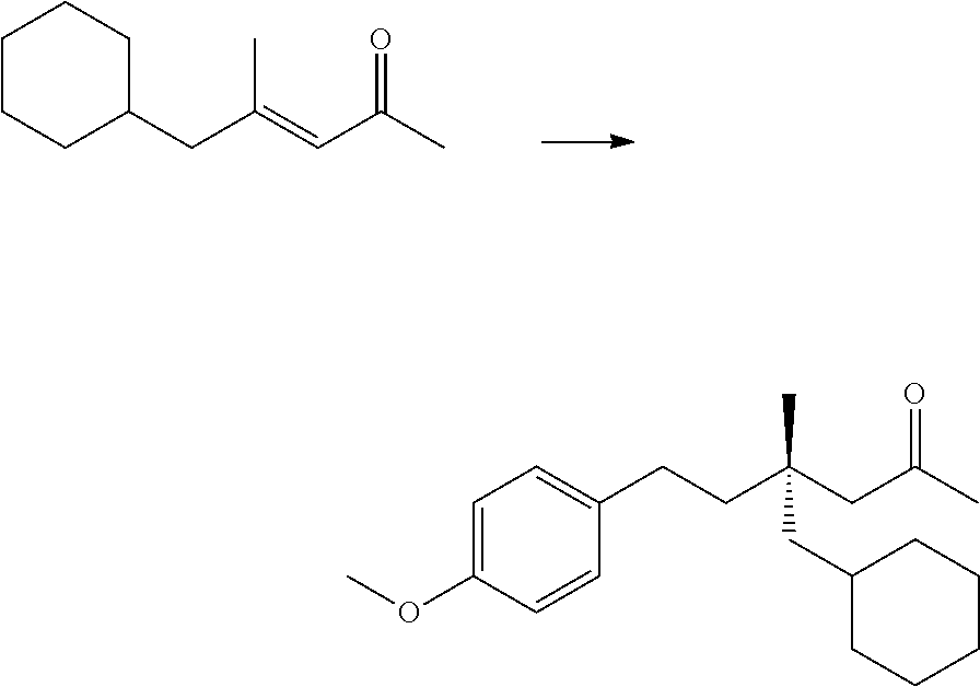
C(C(=CC(C)=O)C)C1CCCCC1.C1=C(OC)C=CC(CCC(CC(C)=O)(C)CC2CCCCC2)=C1
